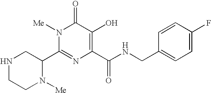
N1CCN([Me])C(C2=NC(C(NCC3=CC=C(F)C=C3)=O)=C(O)C(=O)N2[Me])C1
